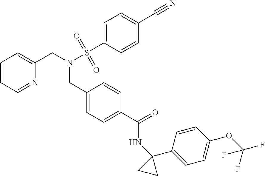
C1=CC=NC(CN(S(C2=CC=C(C#N)C=C2)(=O)=O)CC2=CC=C(C(=O)NC3(C4=CC=C(OC(F)(F)F)C=C4)CC3)C=C2)=C1
